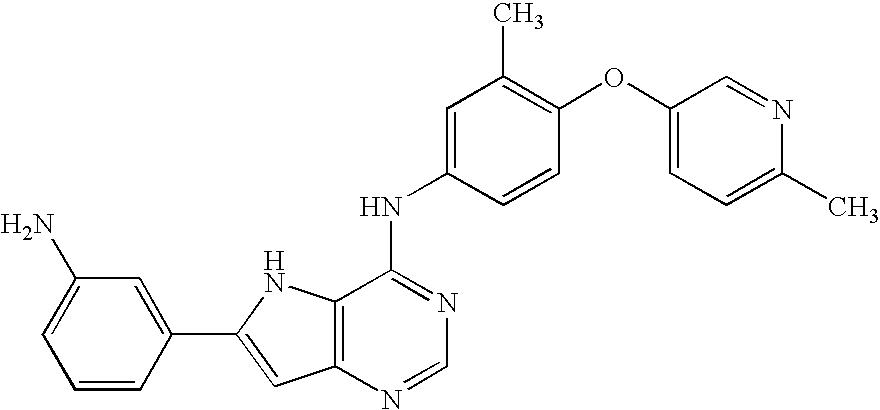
C12=C(N=CN=C1NC1=CC(C)=C(OC3=CC=C(C)N=C3)C=C1)C=C(C1=CC(N)=CC=C1)N2
